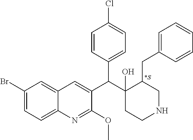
C1(Br)=CC=C2C(=C1)C=C(C(C1(O)CCNCC1CC1=CC=CC=C1)C1=CC=C(Cl)C=C1)C(OC)=N2.[*S]
